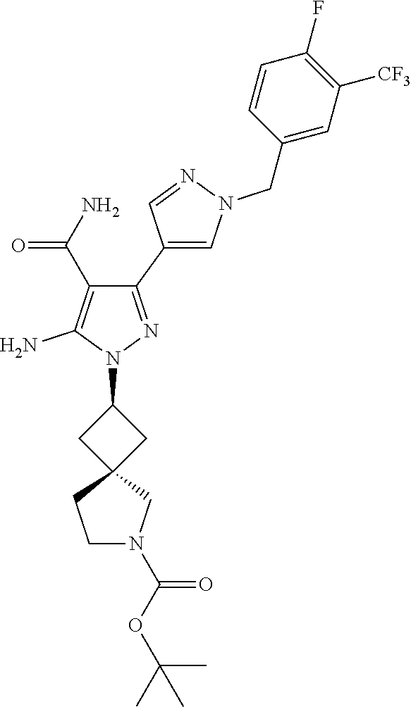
C1(C2=CN(CC3=CC([CF3])=C(F)C=C3)N=C2)=NN(C2CC3(C2)CCN(C(OC(C)(C)C)=O)C3)C(N)=C1C(N)=O
